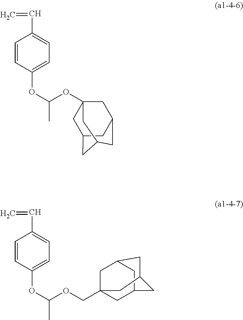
C1=CC(OC(OCC23CC4CC(C2)CC(C3)C4)C)=CC=C1C=C.C1=CC(OC(OC23CC4CC(C2)CC(C4)C3)C)=CC=C1C=C
